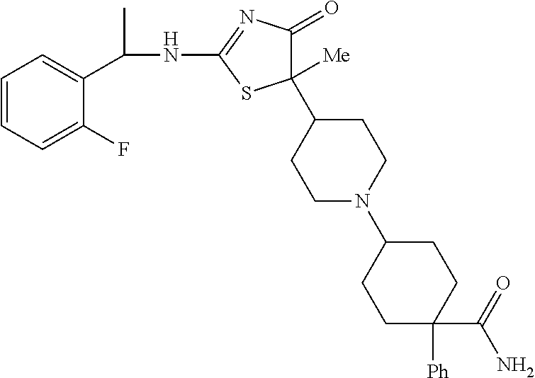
N(C1=NC(=O)C(C2CCN(C3CCC([Ph])(C(N)=O)CC3)CC2)([Me])S1)C(C1=CC=CC=C1F)C
